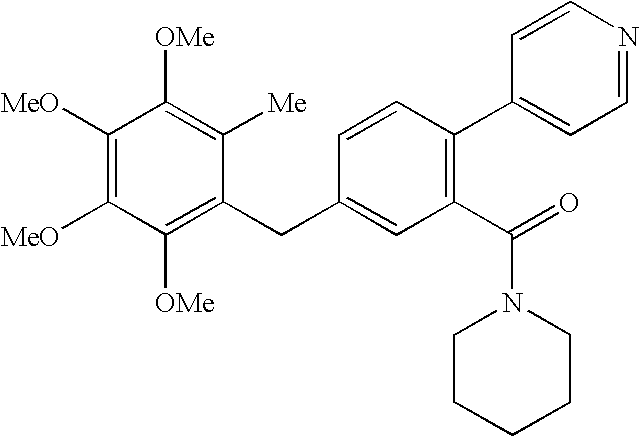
C1([MeO])=C([MeO])C([OMe])=C(CC2=CC(C(=O)N3CCCCC3)=C(C3=CC=NC=C3)C=C2)C([Me])=C1[OMe]
